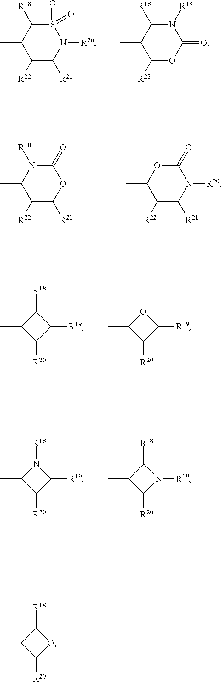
S1(=O)(=O)C([R18])C(C)C([R22])C([R21])N1[R20].N1([R19])C([R18])C(C)C([R22])OC1=O.C1(=O)N([R18])C(C)C([R22])C([R21])O1.C1(=O)OC(C)C([R22])C([R21])N1[R20].C1([R18])C(C)C([R20])C1[R19].O1C(C)C([R20])C1[R19].N1([R18])C(C)C([R20])C1[R19].C1([R18])C(C)C([R20])N1[R19].C1([R18])C(C)C([R20])O1
